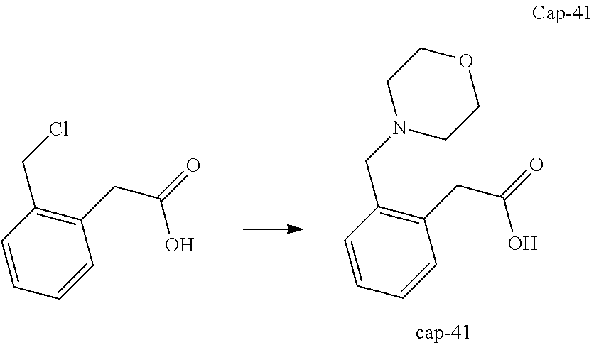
C1=CC=CC(CC(O)=O)=C1CN1CCOCC1.C1=CC=CC(CC(O)=O)=C1CCl
